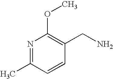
N1=C(C)C=CC(CN)=C1OC
